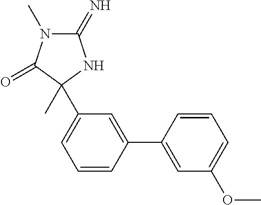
C1=CC(C2=CC(OC)=CC=C2)=CC(C2(C)C(=O)N(C)C(=N)N2)=C1
